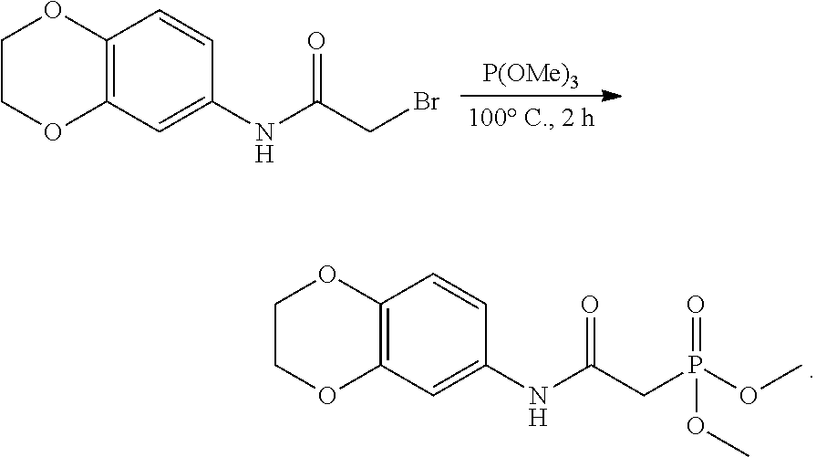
[P(OMe)3].C12=C(C=C(NC(=O)CBr)C=C1)OCCO2.C12=C(C=C(NC(=O)CP(OC)(=O)OC)C=C1)OCCO2
